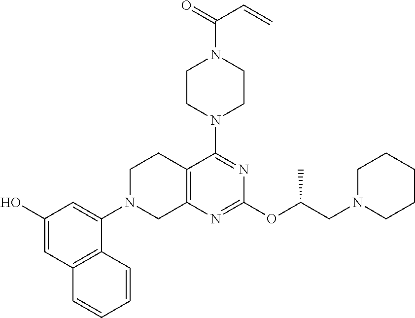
C12=C(N=C(OC(CN3CCCCC3)C)N=C1N1CCN(C(=O)C=C)CC1)CN(C1=CC(O)=CC3=C1C=CC=C3)CC2
